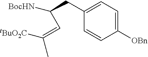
C1=C(CC(C=C([tBuO2C])C)[BocHN])C=CC([OBn])=C1
